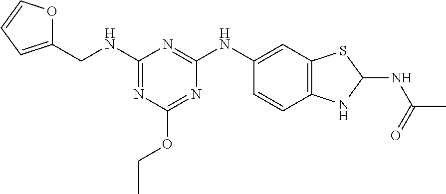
C1(NCC2=CC=CO2)=NC(OCC)=NC(NC2=CC3=C(C=C2)NC(NC(C)=O)S3)=N1
